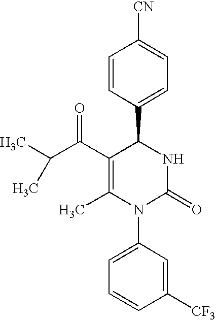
C1=CC(C2C(C(C(C)C)=O)=C(C)N(C3=CC=CC([CF3])=C3)C(=O)N2)=CC=C1[CN]
